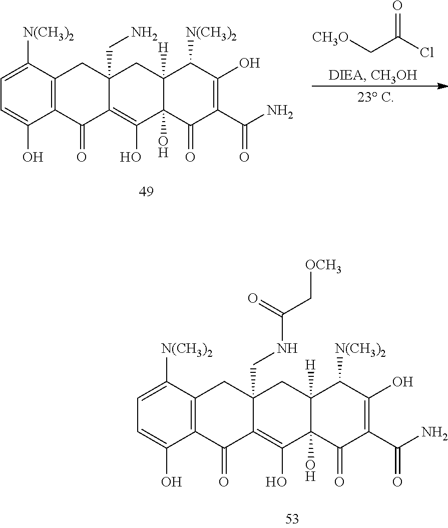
C1([N(CH3)2])=CC=C(O)C2=C1CC1(CNC(C[OCH3])=O)C(=C(O)C3(O)C([H])(C1)C([N(CH3)2])C(O)=C(C(N)=O)C3=O)C2=O.C1([N(CH3)2])=CC=C(O)C2=C1CC1(CN)C(=C(O)C3(O)C([H])(C1)C([N(CH3)2])C(O)=C(C(N)=O)C3=O)C2=O.C(C(Cl)=O)[CH3O]
